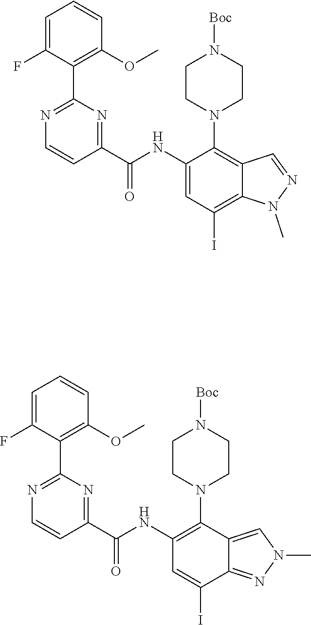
C1(NC(C2=NC(C3=C(OC)C=CC=C3F)=NC=C2)=O)=CC(I)=C2C(=C1N1CCN([Boc])CC1)C=NN2C.C1(NC(C2=NC(C3=C(OC)C=CC=C3F)=NC=C2)=O)=C(N2CCN([Boc])CC2)C2=CN(C)N=C2C(I)=C1
